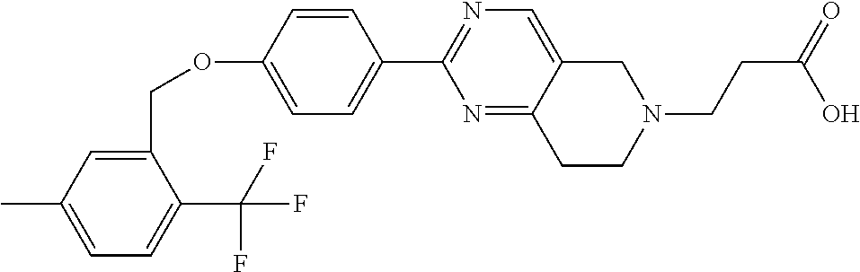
C1=C(C)C=C(COC2=CC=C(C3=NC=C4C(=N3)CCN(CCC(=O)O)C4)C=C2)C(C(F)(F)F)=C1
